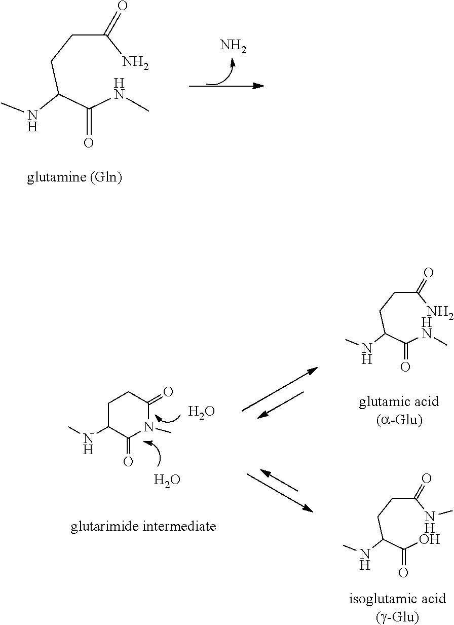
C(CCC(C(NC)=O)NC)(N)=O.N.C(CCC(C(NC)=O)NC)(N)=O.C(CCC(C(O)=O)NC)(NC)=O.C1C(NC)C(=O)N(C)C(=O)C1.O.O
